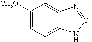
C1([CH3O])=CC=C2C(=C1)N=[C*]N2
